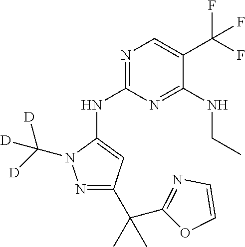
N1=C(NC2=CC(C(C)(C3=NC=CO3)C)=NN2C([D])([D])[D])N=C(NCC)C(C(F)(F)F)=C1
